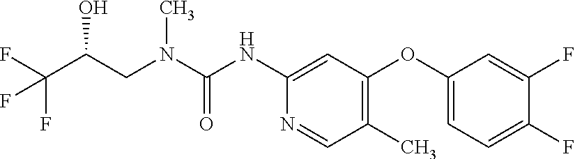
C1(NC(N(CC(C(F)(F)F)O)C)=O)=CC(OC2=CC=C(F)C(F)=C2)=C(C)C=N1
